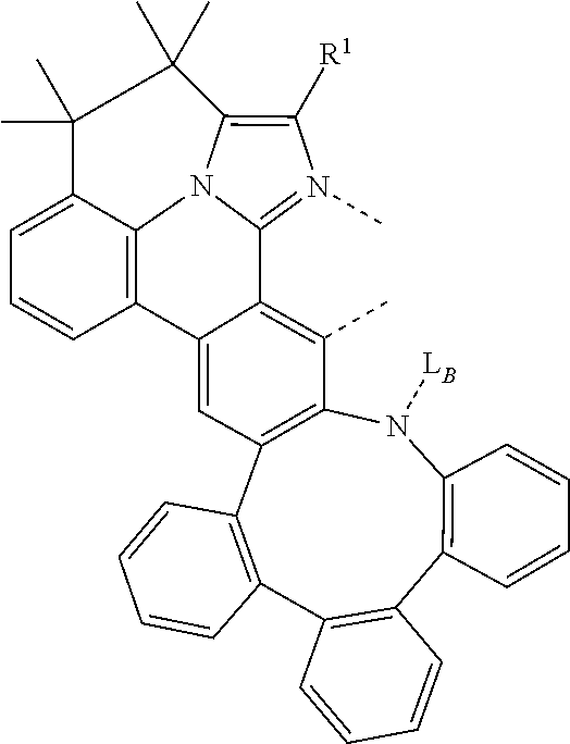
C12=C([R1])N(C)=C3N1C1=C(C4=CC5=C(N([LB])C6=C(C7=C(C8=C5C=CC=C8)C=CC=C7)C=CC=C6)C(C)=C43)C=CC=C1C(C)(C)C2(C)C
